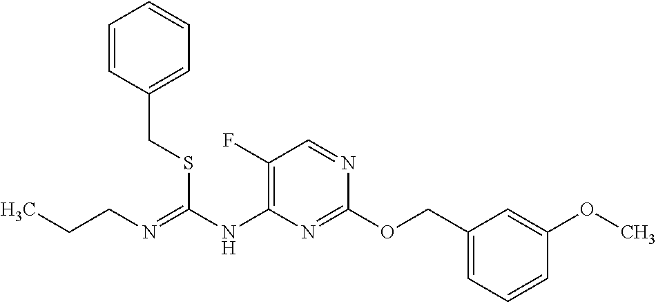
C1(OCC2=CC=CC(OC)=C2)=NC(NC(=NCCC)SCC2=CC=CC=C2)=C(F)C=N1
